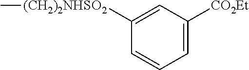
C1([(CH2)2NHSO2]C)=CC([CO2Et])=CC=C1
